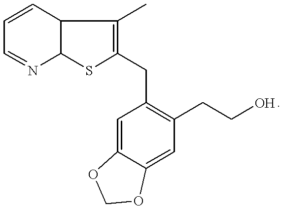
C1=CC2C(C)=C(CC3=C(CCO)C=C4C(=C3)OCO4)SC2N=C1
